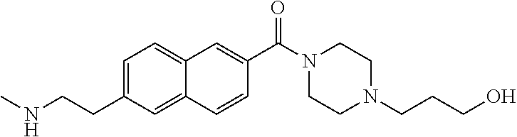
C12=CC(CCNC)=CC=C1C=C(C(N1CCN(CCCO)CC1)=O)C=C2
